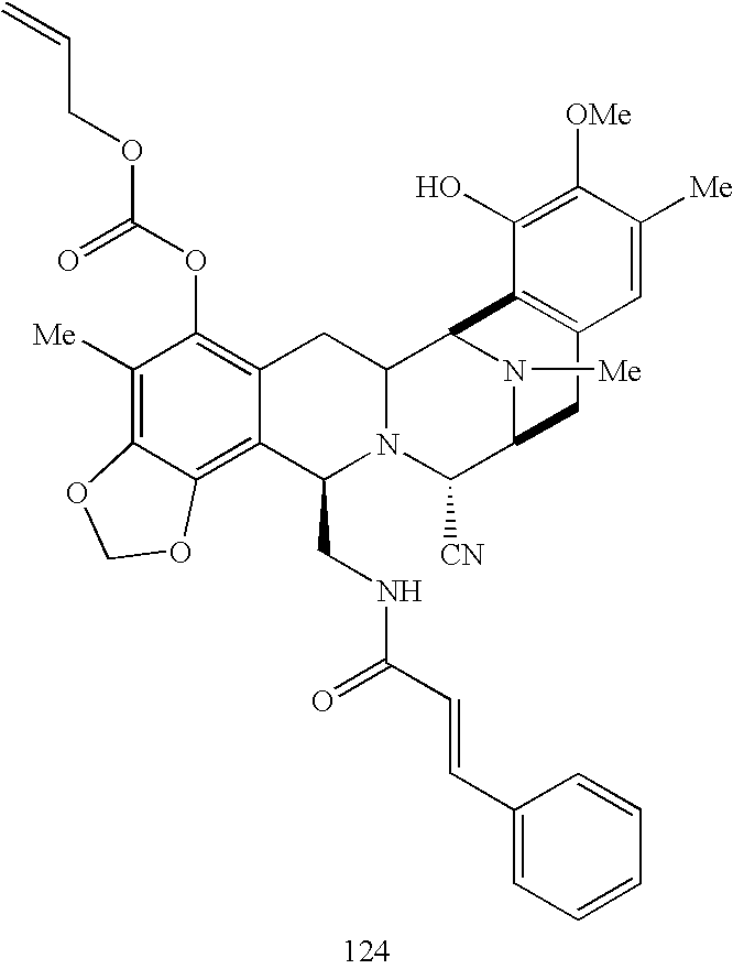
C1([Me])=C2C(=C3C(=C1OC(OCC=C)=O)CC1N(C3CNC(C=CC3=CC=CC=C3)=O)C([CN])C3N([Me])C1C1=C(C3)C=C([Me])C([OMe])=C1O)OCO2
